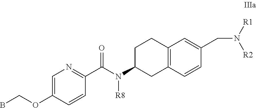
C1=C(OCB)C=CC(C(N(C2CC3=C(CC2)C=C(CN([R1])[R2])C=C3)[R8])=O)=N1
